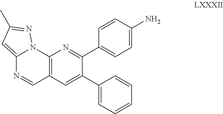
C12=CC(C)=NN1C1=C(C=N2)C=C(C2=CC=CC=C2)C(C2=CC=C(N)C=C2)=N1
